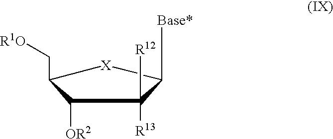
C1([OR2])C(C[R1O])[X]C([Base*])C1([R13])[R12]
